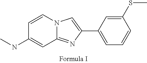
N12C(=NC(C3=CC=CC(SC)=C3)=C1)C=C(NC)C=C2
